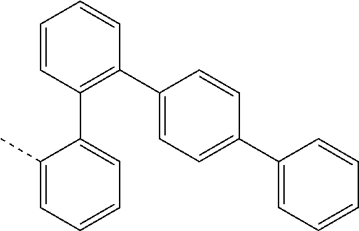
C1(C2=CC=C(C3=CC=CC=C3)C=C2)=C(C2=CC=CC=C2C)C=CC=C1
